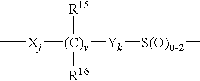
[Xj]([(C)v]([Yk][S(O)0-2]C)([R15])[R16])C
